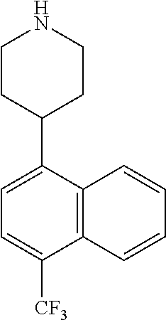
C1CC(C2=CC=C([CF3])C3=C2C=CC=C3)CCN1
